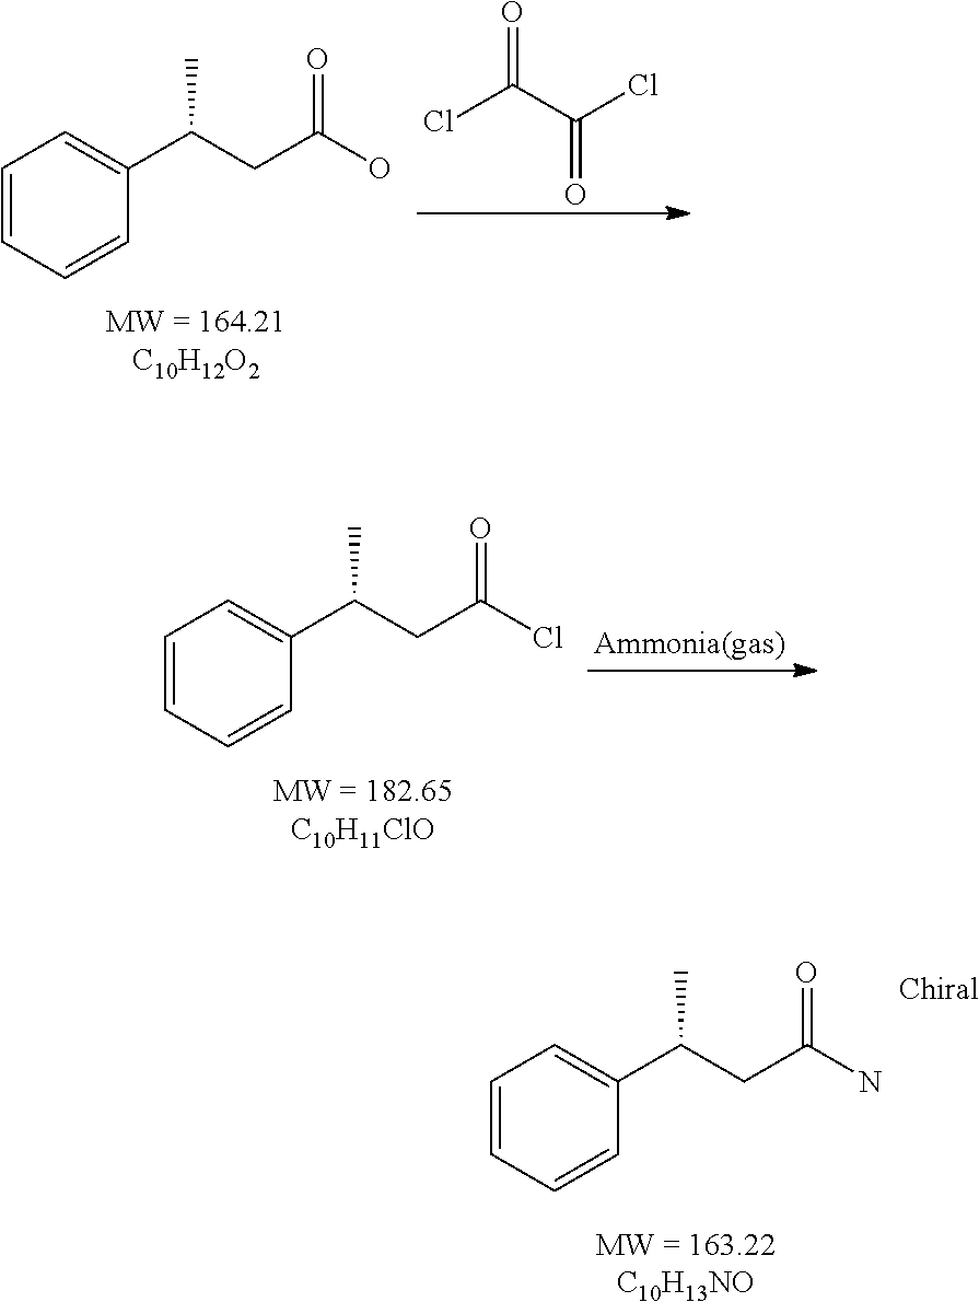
C1=CC=CC(C(CC(N)=O)C)=C1.ClC(C(Cl)=O)=O.C1=CC=CC(C(CC(O)=O)C)=C1.C1=CC=CC(C(CC(Cl)=O)C)=C1
